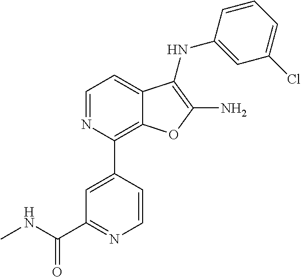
C1(Cl)=CC=CC(NC2=C(N)OC3=C(C4=CC(C(NC)=O)=NC=C4)N=CC=C32)=C1
